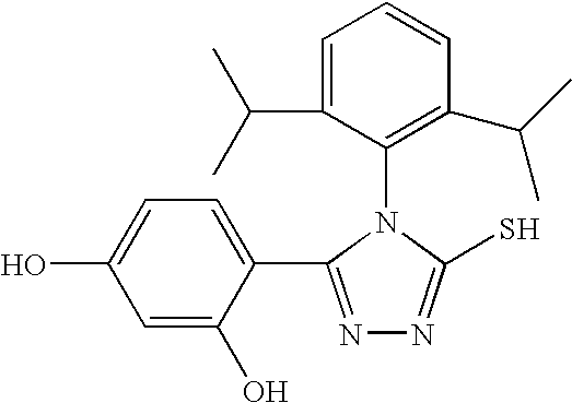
N1=C(C2=CC=C(O)C=C2O)N(C2=C(C(C)C)C=CC=C2C(C)C)C(S)=N1
